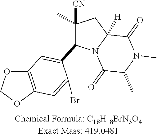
C1([CN])(C)CC2([H])N(C(=O)C(C)N(C)C2=O)C1C1=CC2=C(OCO2)C=C1Br
